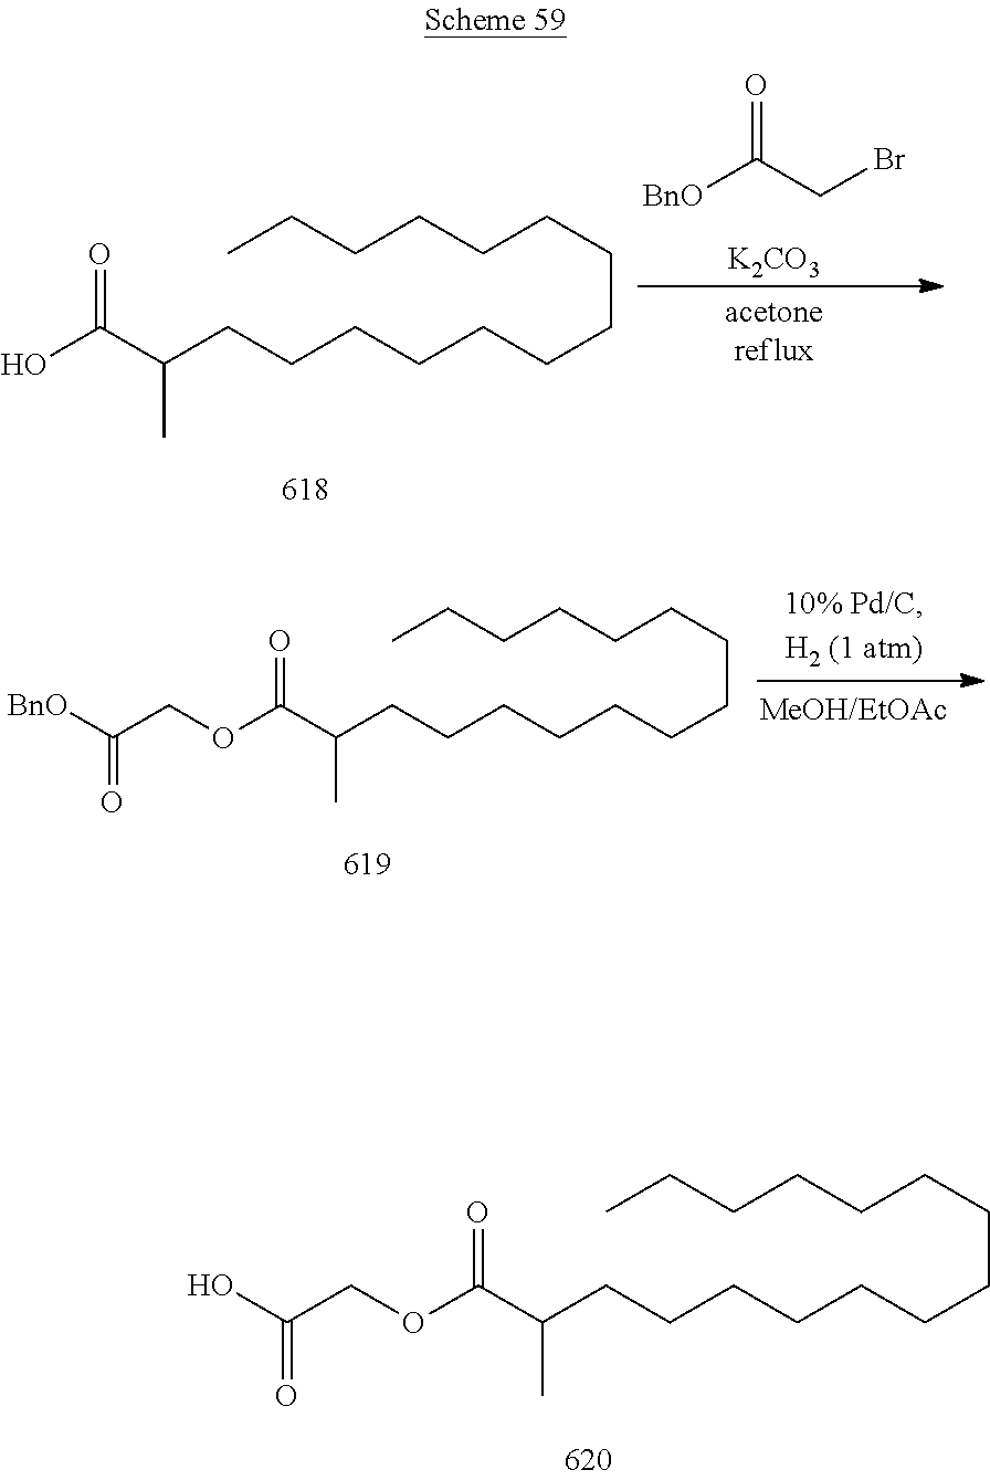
[BnO]C(CBr)=O.[K2CO3].OC(C(CCCCCCCCCCCCCC)C)=O.O(C(C(CCCCCCCCCCCCCC)C)=O)CC([BnO])=O.O(C(C(CCCCCCCCCCCCCC)C)=O)CC(O)=O
